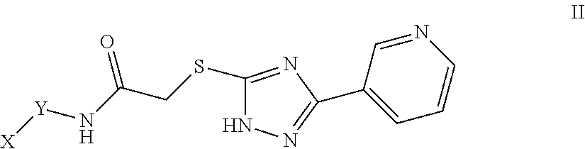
N1N=C(C2=CC=CN=C2)N=C1SCC(=O)N[Y][X]
